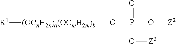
[(OCnH2n)a(OCmH2m)b](OP(=O)(O[Z2])O[Z3])[R1]
